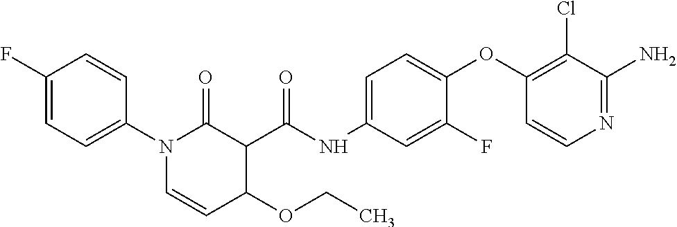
C1(F)=CC=C(N2C=CC(OCC)C(C(NC3=CC=C(OC4=C(Cl)C(N)=NC=C4)C(F)=C3)=O)C2=O)C=C1
